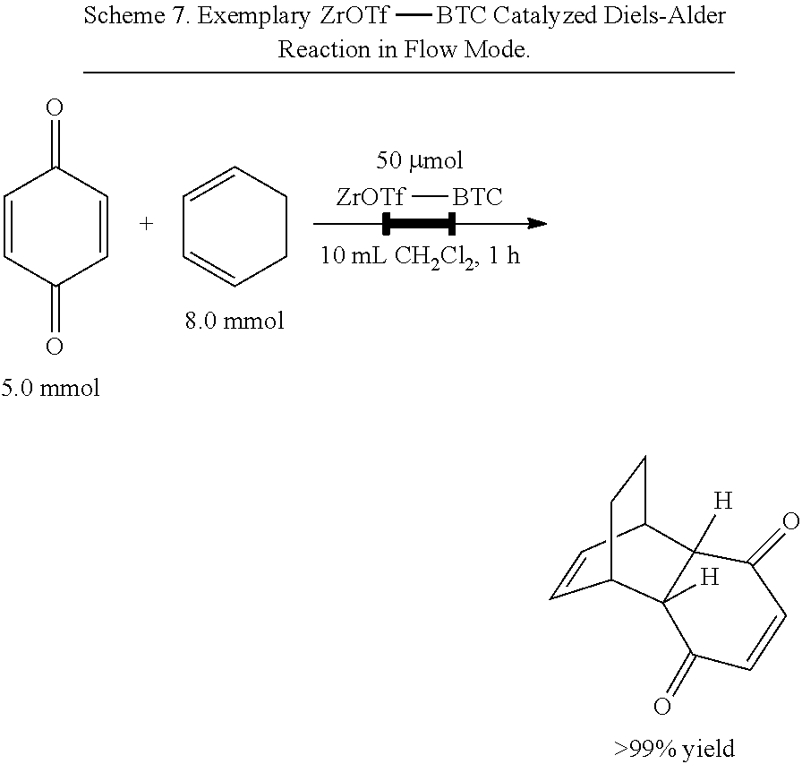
C1=CC2CCC1C1([H])C2([H])C(=O)C=CC1=O.[ZrOTf][BTC].O=C1C=CC(=O)C=C1.C1=CC=CCC1.[ZrOTf][BTC]
